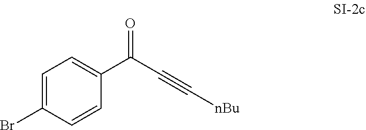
O=C(C#C[nBu])C1=CC=C(Br)C=C1
